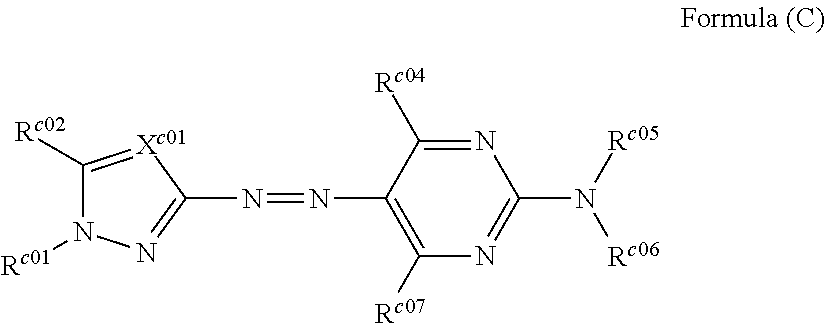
C1([Rc02])=[Xc01]C(N=NC2=C([Rc07])N=C(N([Rc05])[Rc06])N=C2[Rc04])=NN1[Rc01]
